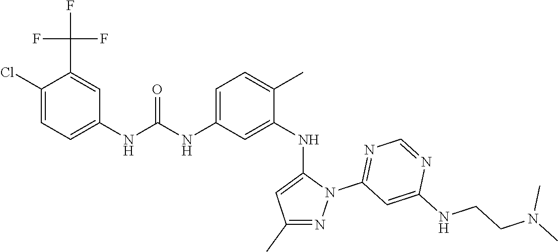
N(C1=CC=C(C)C(NC2=CC(C)=NN2C2=NC=NC(NCCN(C)C)=C2)=C1)C(NC1=CC=C(Cl)C(C(F)(F)F)=C1)=O
